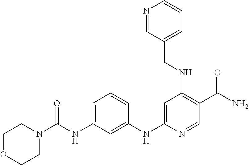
C1=C(NC(=O)N2CCOCC2)C=C(NC2=CC(NCC3=CC=CN=C3)=C(C(N)=O)C=N2)C=C1
